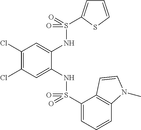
C1(Cl)=C(Cl)C=C(NS(C2=CC=CC3=C2C=CN3C)(=O)=O)C(NS(=O)(=O)C2=CC=CS2)=C1
